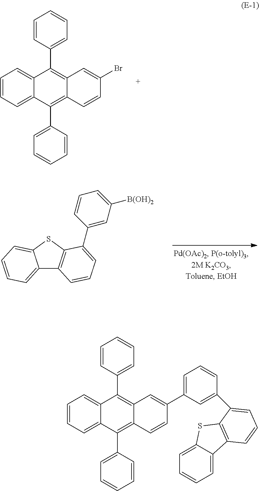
C1=CC=C2C(=C1)C(C1=CC=CC=C1)=C1C(=C2C2=CC=CC=C2)C=CC(Br)=C1.C12=CC=CC=C1SC1=C2C=CC=C1C1=CC([B(OH)2])=CC=C1.C1=CC=C2C(=C1)C(C1=CC=CC=C1)=C1C(=C2C2=CC=CC=C2)C=CC(C2=CC=CC(C3=CC=CC4=C3SC3=CC=CC=C34)=C2)=C1
